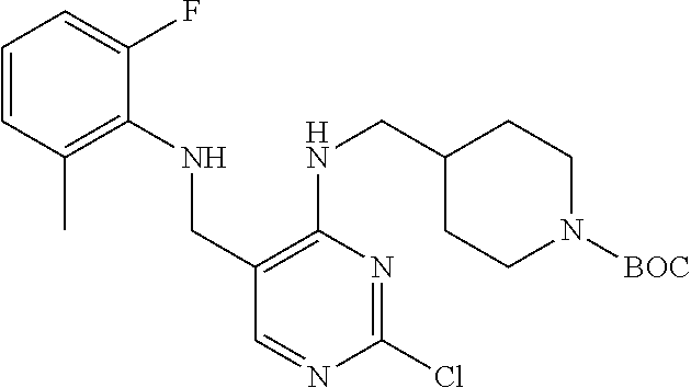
C(C1=C(NCC2CCN([BOC])CC2)N=C(Cl)N=C1)NC1=C(C)C=CC=C1F
